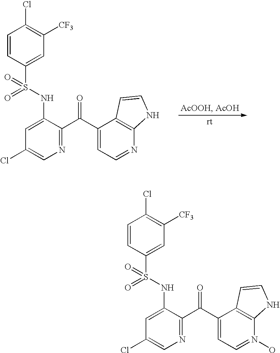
C1=CC(S(NC2=CC(Cl)=CN=C2C(C2=CC=NC3=C2C=CN3)=O)(=O)=O)=CC([CF3])=C1Cl.C1=CC(S(NC2=CC(Cl)=CN=C2C(C2=CC=N(O)C3=C2C=CN3)=O)(=O)=O)=CC([CF3])=C1Cl
